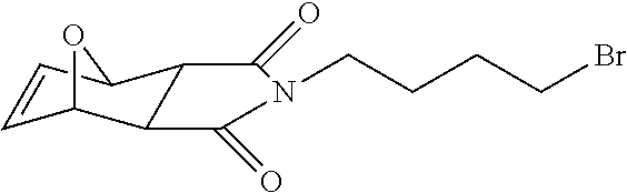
C1=CC2C3C(C1O2)C(=O)N(CCCCBr)C3=O
